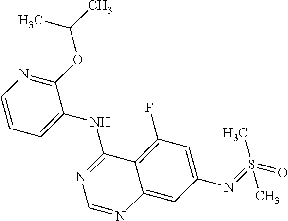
C1=CN=C(OC(C)C)C(NC2=NC=NC3=CC(N=S(C)(C)=O)=CC(F)=C23)=C1
